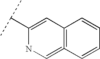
C1(C(C)C)=CC2=C(=CN1)C=CC=C2
